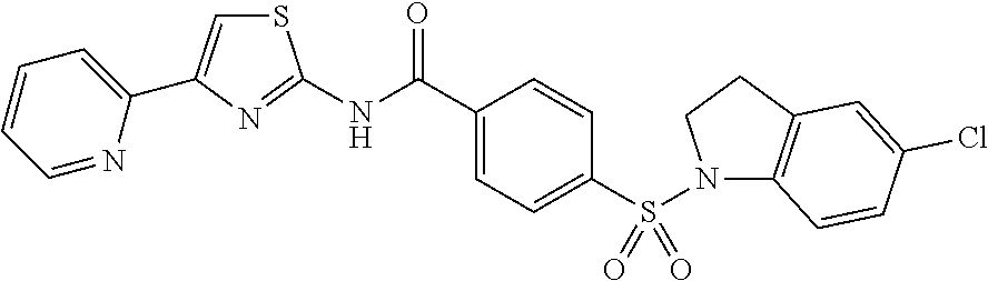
C1=NC(C2=CSC(NC(C3=CC=C(S(=O)(=O)N4C5=C(CC4)C=C(Cl)C=C5)C=C3)=O)=N2)=CC=C1
